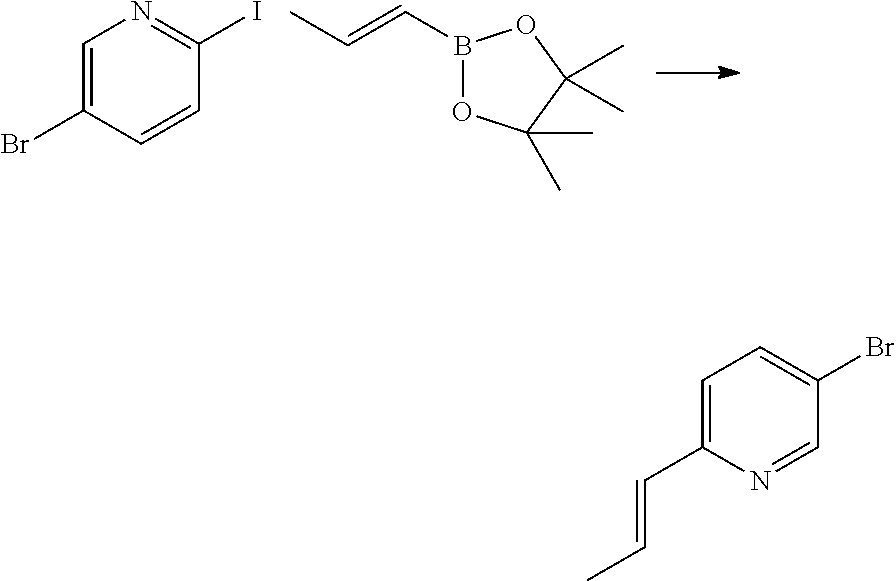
C1=C(Br)C=CC(I)=N1.B1(C=CC)OC(C)(C)C(C)(C)O1.C1=C(C=CC)N=CC(Br)=C1
